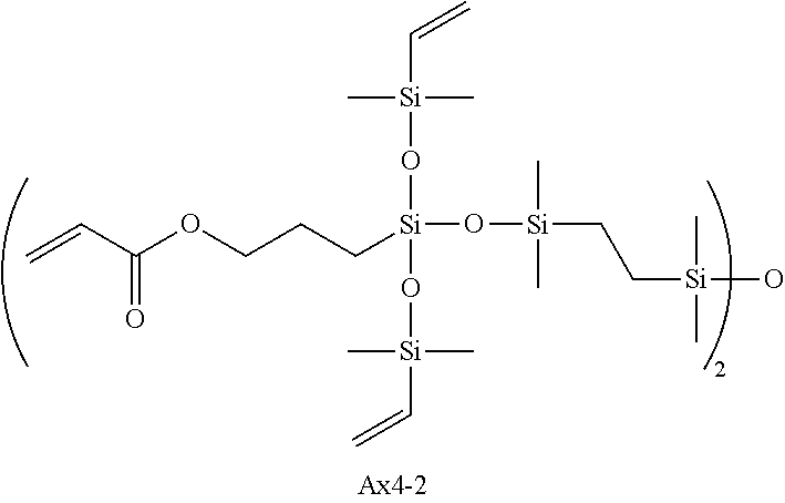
C=CC(OCCC[Si](O[Si](C=C)(C)C)(O[Si](C)(C)C=C)O[Si](CC[Si](O)(C)C)(C)C)=O
